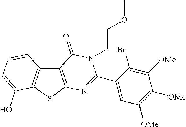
C12=C(SC3=C1C=CC=C3O)N=C(C1=CC([OMe])=C([OMe])C([OMe])=C1Br)N(CCOC)C2=O
